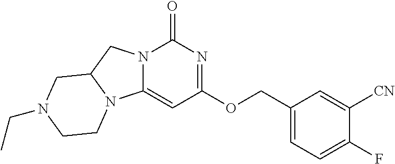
C1(COC2=NC(=O)N3C(=C2)N2C(C3)CN(CC)CC2)=CC=C(F)C([CN])=C1
